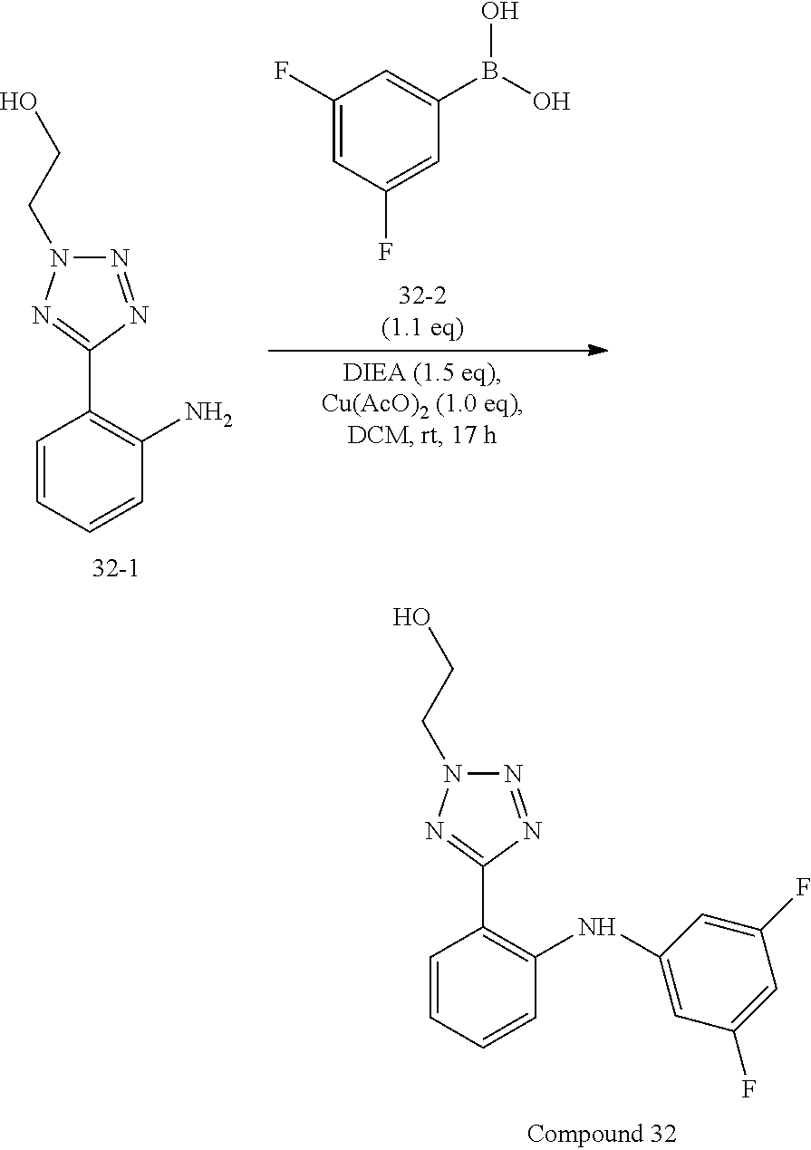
N1=NC(C2=C(NC3=CC(F)=CC(F)=C3)C=CC=C2)=NN1CCO.N1=NC(C2=C(N)C=CC=C2)=NN1CCO.C1(B(O)O)=CC(F)=CC(F)=C1
